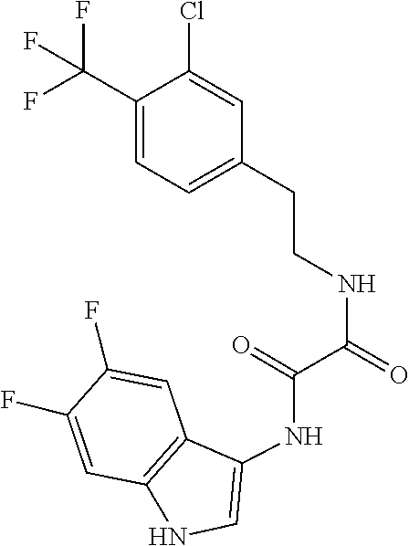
C(=O)(C(NCCC1=CC=C(C(F)(F)F)C(Cl)=C1)=O)NC1=CNC2=C1C=C(F)C(F)=C2
